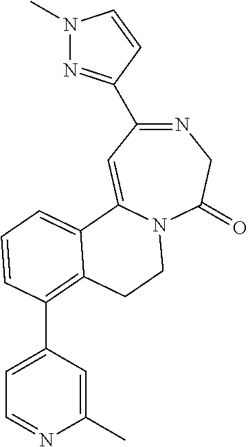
N1=C(C2=NN(C)C=C2)C=C2N(C(=O)C1)CCC1=C(C3=CC=NC(C)=C3)C=CC=C21
